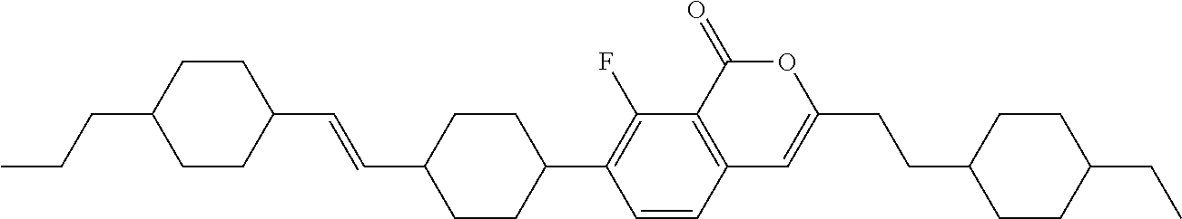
C12=C(C(=O)OC(CCC3CCC(CC)CC3)=C1)C(F)=C(C1CCC(C=CC3CCC(CCC)CC3)CC1)C=C2
